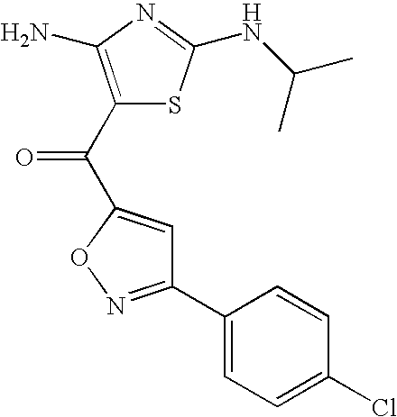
C1(C2=CC=C(Cl)C=C2)=NOC(C(C2=C(N)N=C(NC(C)C)S2)=O)=C1
